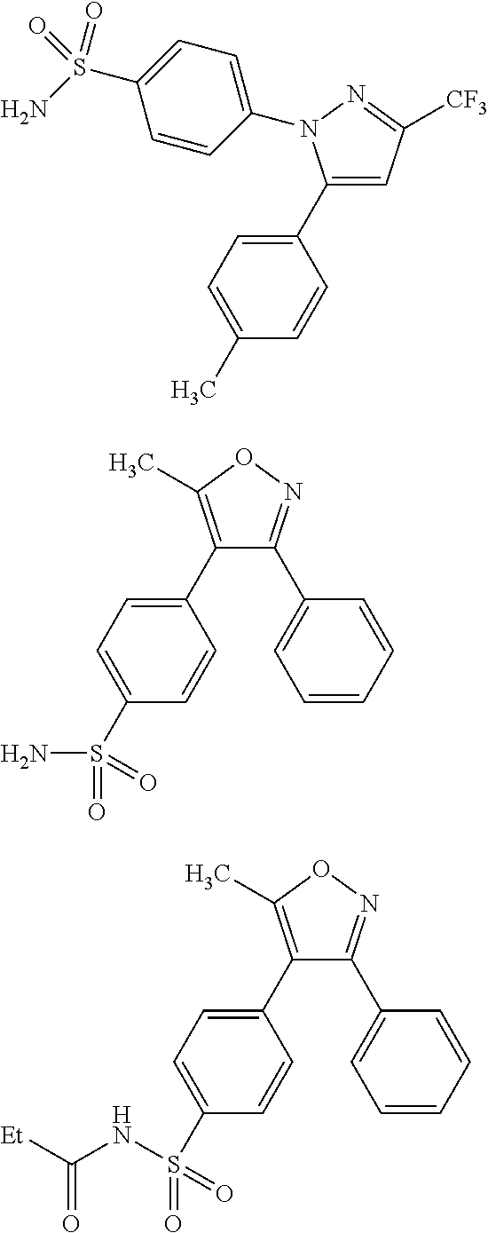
C1(C2=CC([CF3])=NN2C2=CC=C(S(=O)(=O)N)C=C2)=CC=C(C)C=C1.C1(C2=C(C)ON=C2C2=CC=CC=C2)=CC=C(S(N)(=O)=O)C=C1.C1(C2=C(C)ON=C2C2=CC=CC=C2)=CC=C(S(NC(=O)[Et])(=O)=O)C=C1
